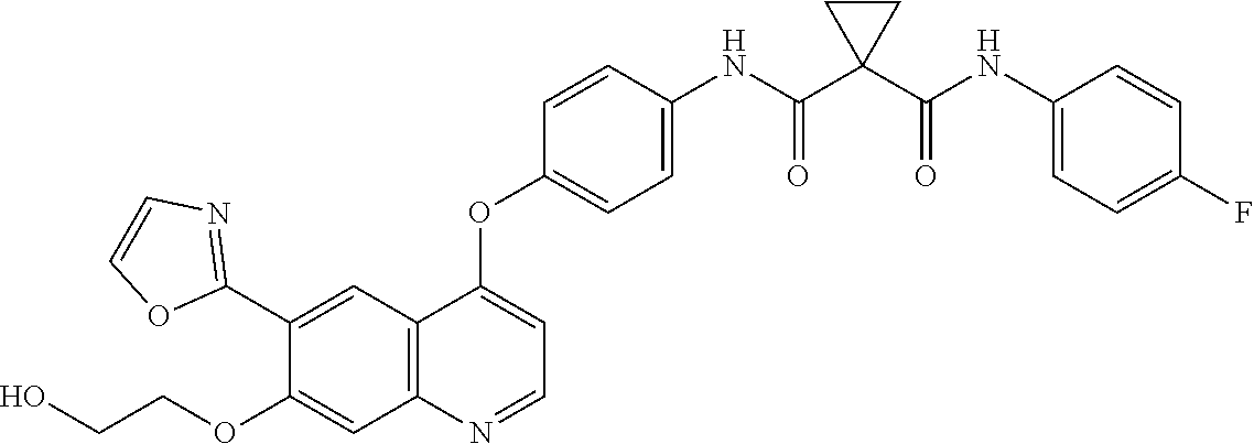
C12=C(N=CC=C1OC1=CC=C(NC(C3(C(NC4=CC=C(F)C=C4)=O)CC3)=O)C=C1)C=C(OCCO)C(C1=NC=CO1)=C2
